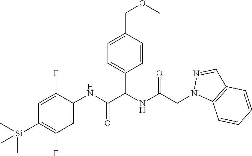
C1=C(COC)C=CC(C(NC(CN2C3=C(C=N2)C=CC=C3)=O)C(NC2=CC(F)=C([Si](C)(C)C)C=C2F)=O)=C1
